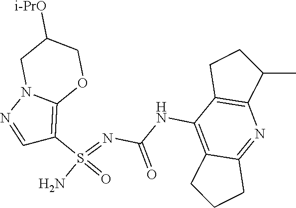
C(NC1=C2C(=NC3=C1CCC3C)CCC2)(N=S(N)(=O)C1=C2N(N=C1)CC([i-PrO])CO2)=O
